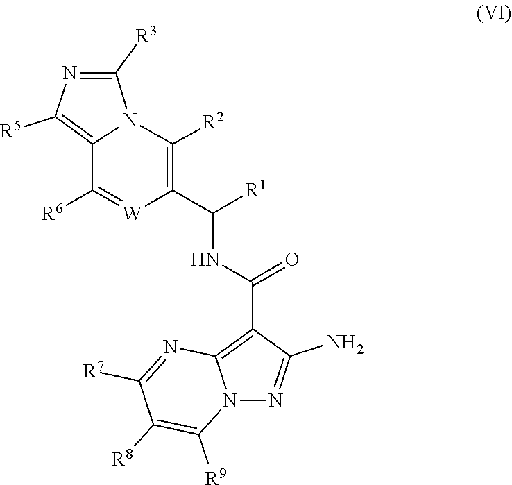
C1(C(NC(C2=C3N(N=C2N)C([R9])=C([R8])C([R7])=N3)=O)[R1])=C([R2])N2C([R3])=NC([R5])=C2C([R6])=[W]1
